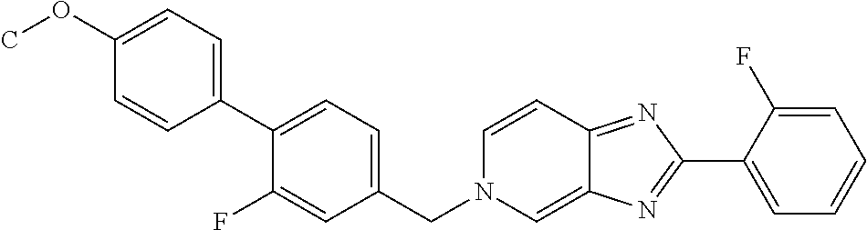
C1(C2=NC3=CN(CC4=CC=C(C5=CC=C(OC)C=C5)C(F)=C4)C=CC3=N2)=CC=CC=C1F
